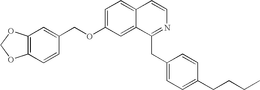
C1=C(OCC2=CC3=C(C=C2)OCO3)C=C2C(=C1)C=CN=C2CC1=CC=C(CCCC)C=C1
